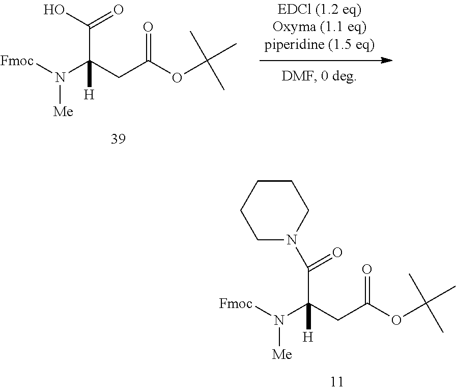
[Fmoc]N(C(CC(OC(C)(C)C)=O)(C(N1CCCCC1)=O)[H])[Me].[Fmoc]N(C(CC(OC(C)(C)C)=O)(C(O)=O)[H])[Me]
